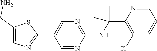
C1(C2=CN=C(NC(C)(C)C3=C(Cl)C=CC=N3)N=C2)=NC=C(CN)S1
